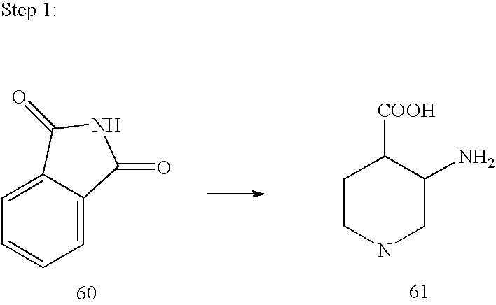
C1=C2C(=CC=C1)C(=O)NC2=O.C1CNCC(N)C1[COOH]
